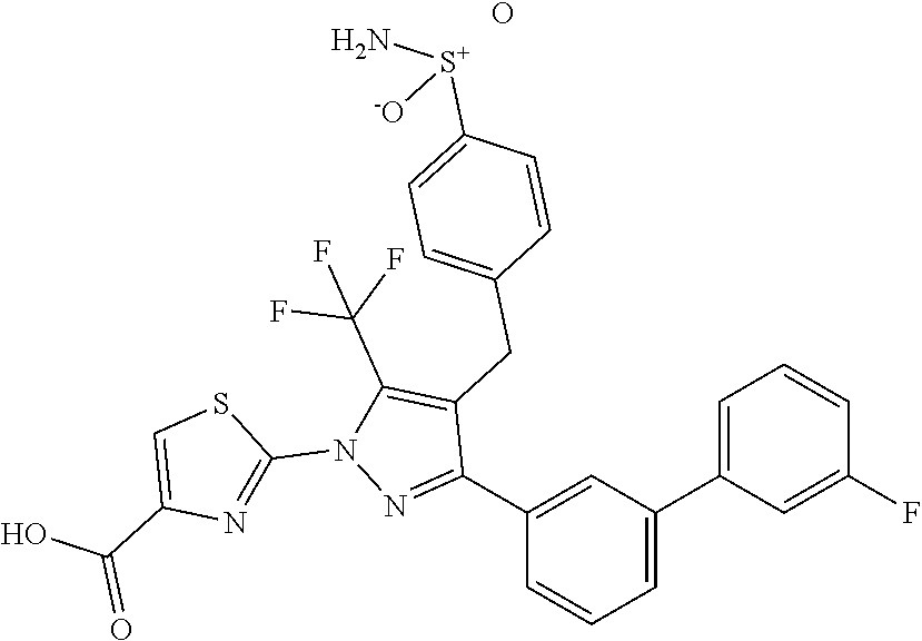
C1(C2=CC(C3=CC=CC(F)=C3)=CC=C2)=NN(C2=NC(C(=O)O)=CS2)C(C(F)(F)F)=C1CC1=CC=C([S+](N)[-O])C=C1.O
